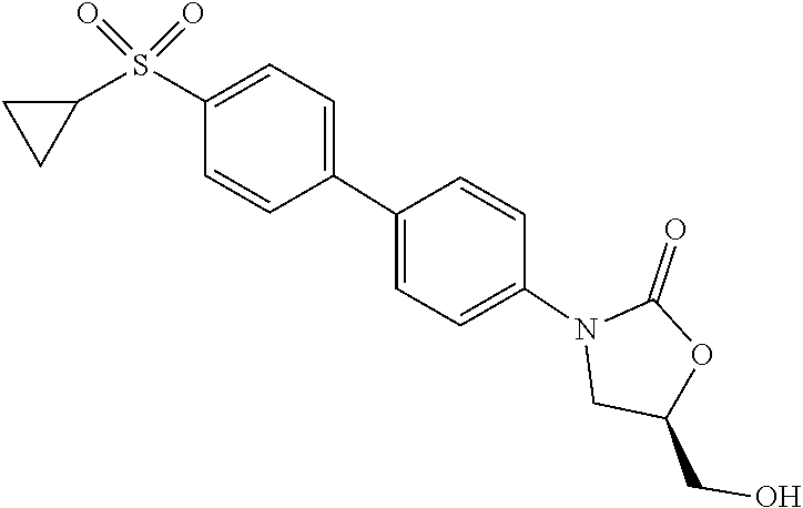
O=C1OC(CO)CN1C1=CC=C(C2=CC=C(S(=O)(=O)C3CC3)C=C2)C=C1
